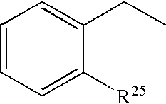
C1=CC=C([R25])C(CC)=C1
